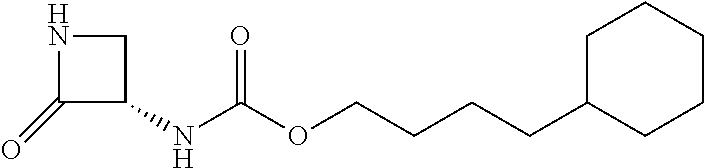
C1(=O)C(NC(OCCCCC2CCCCC2)=O)CN1
